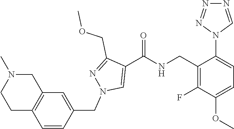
N1=NN(C2=CC=C(OC)C(F)=C2CNC(C2=CN(CC3=CC4=C(C=C3)CCN(C)C4)N=C2COC)=O)C=N1
